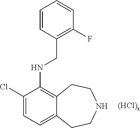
C1(Cl)=CC=C2C(=C1NCC1=C(F)C=CC=C1)CCNCC2
